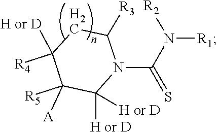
C1([A])([R5])C([H or D])([H or D])N(C(N([R2])[R1])=S)C([R3])CC1([R4])[H or D]
